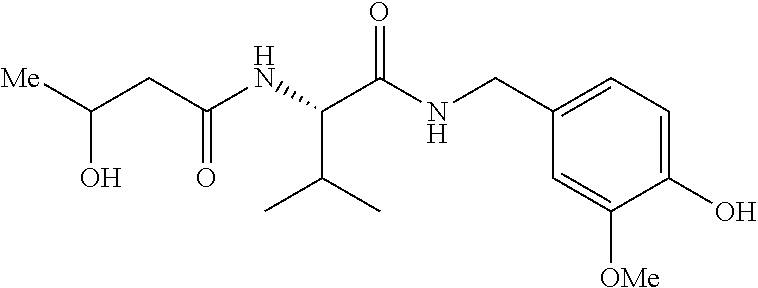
OC([Me])CC(NC(C(NCC1=CC=C(O)C([OMe])=C1)=O)C(C)C)=O
